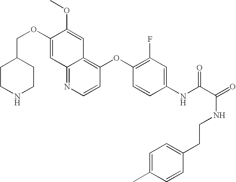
C12=NC=CC(OC3=C(F)C=C(NC(C(NCCC4=CC=C(C)C=C4)=O)=O)C=C3)=C1C=C(OC)C(OCC1CCNCC1)=C2
